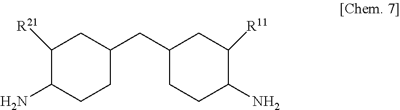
C1(N)CCC(CC2CCC(N)C([R11])C2)CC1[R21]
